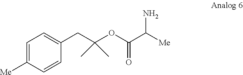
O=C(OC(CC1=CC=C([Me])C=C1)(C)C)C(N)[Me]
